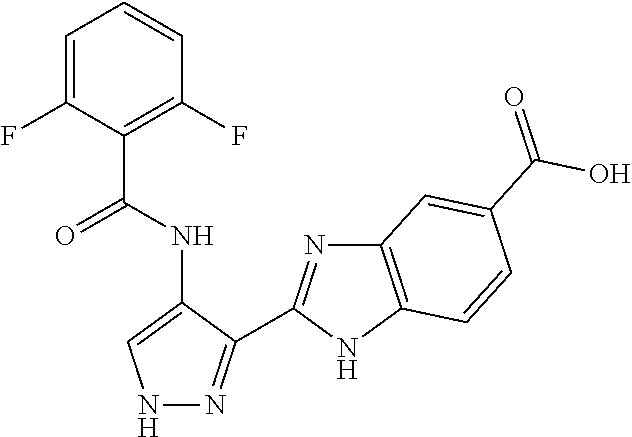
C1=C(F)C(C(NC2=CNN=C2C2=NC3=C(N2)C=CC(C(=O)O)=C3)=O)=C(F)C=C1
